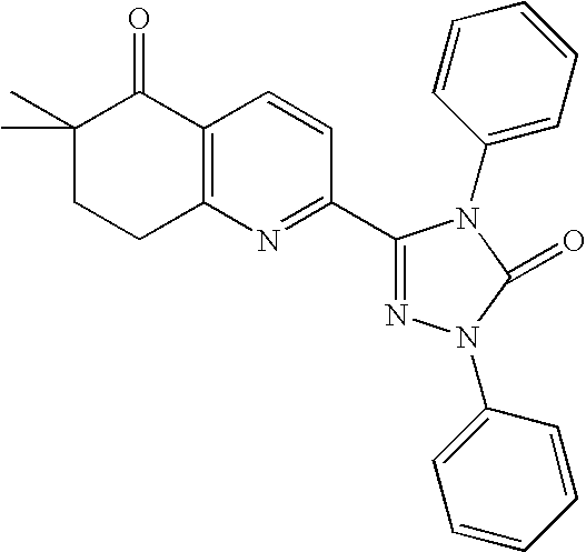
C1(C)(C)CCC2=C(C1=O)C=CC(C1=NN(C3=CC=CC=C3)C(=O)N1C1=CC=CC=C1)=N2
